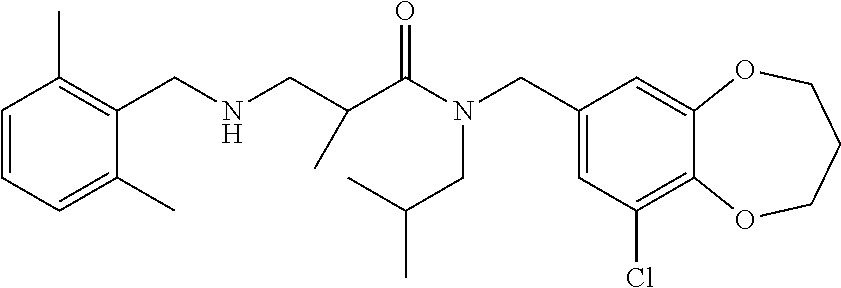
C1(CN(C(=O)C(CNCC2=C(C)C=CC=C2C)C)CC(C)C)=CC(Cl)=C2C(=C1)OCCCO2
